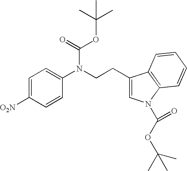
C1=C([O2N])C=CC(N(CCC2=CN(C(OC(C)(C)C)=O)C3=C2C=CC=C3)C(=O)OC(C)(C)C)=C1
